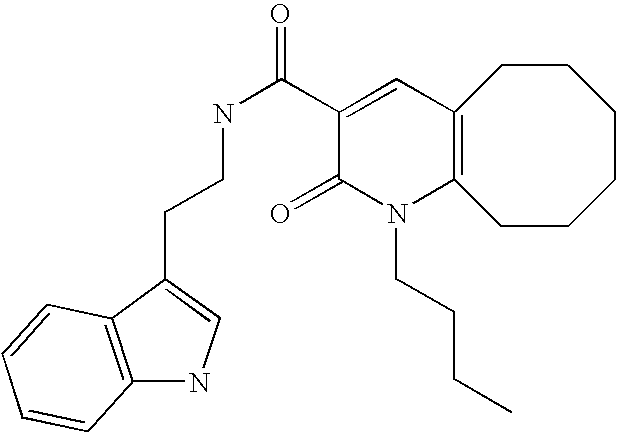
N(C(C1=CC2=C(N(CCCC)C1=O)CCCCCC2)=O)CCC1=CNC2=C1C=CC=C2
